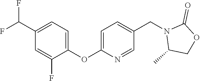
C1(C(F)F)=CC=C(OC2=CC=C(CN3C(C)COC3=O)C=N2)C(F)=C1
